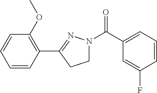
C1(C2=NN(C(C3=CC=CC(F)=C3)=O)CC2)=C(OC)C=CC=C1
